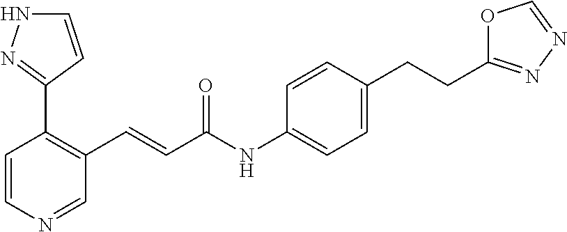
C1=CN=CC(C=CC(NC2=CC=C(CCC3=NN=CO3)C=C2)=O)=C1C1=NNC=C1
